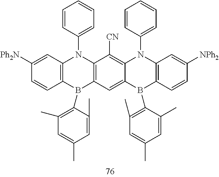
C1=CC(N2C3=C(B(C4=C(C)C=C(C)C=C4C)C4=C2C([CN])=C2C(=C4)B(C4=C(C)C=C(C)C=C4C)C4=C(N2C2=CC=CC=C2)C=C([NPh2])C=C4)C=CC([Ph2N])=C3)=CC=C1
